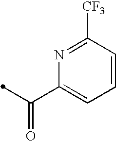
C1=CC([CF3])=NC(C(=O)C)=C1
